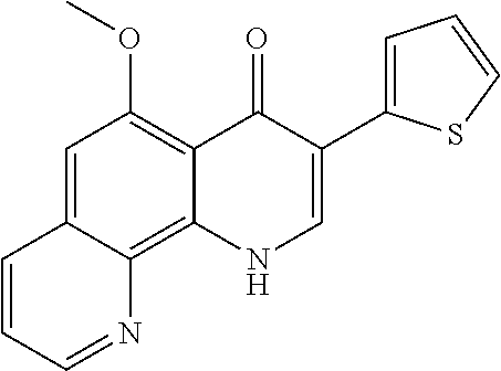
C1=C2C(=C3C(=C1OC)C(=O)C(C1=CC=CS1)=CN3)N=CC=C2
